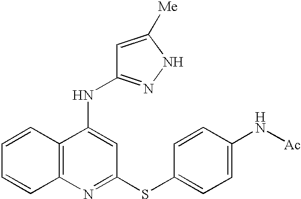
C12=C(C(NC3=NNC([Me])=C3)=CC(SC3=CC=C(N[Ac])C=C3)=N1)C=CC=C2
